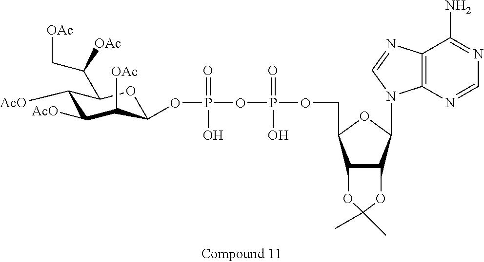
C1([AcO])C([AcO])C([OAc])C(OP(=O)(O)OP(=O)(O)OCC2C3C(C(N4C5=C(N=C4)C(N)=NC=N5)O2)OC(C)(C)O3)OC1C(C[OAc])[OAc]
